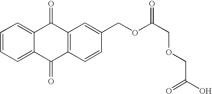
C1=CC=C2C(=C1)C(=O)C1=C(C2=O)C=CC(COC(COCC(=O)O)=O)=C1
